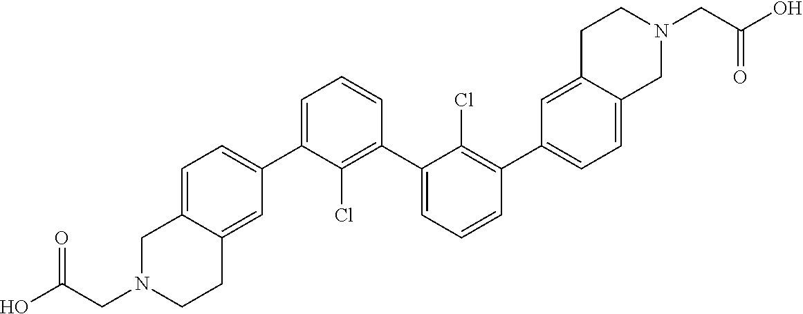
C1=C(C2=CC=C3C(=C2)CCN(CC(=O)O)C3)C(Cl)=C(C2=CC=CC(C3=CC=C4C(=C3)CCN(CC(O)=O)C4)=C2Cl)C=C1
